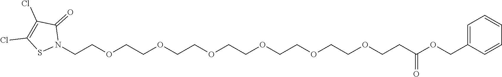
C1(=O)N(CCOCCOCCOCCOCCOCCOCCC(=O)OCC2=CC=CC=C2)SC(Cl)=C1Cl
